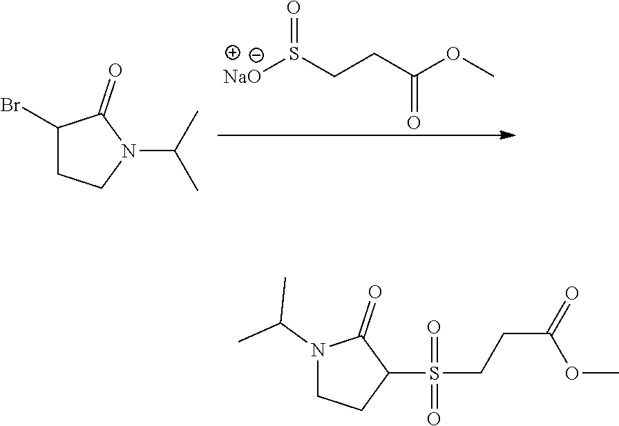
O=S(CCC(OC)=O)[NaO].BrC1CCN(C(C)C)C1=O.N1(C(C)C)CCC(S(=O)(CCC(OC)=O)=O)C1=O
